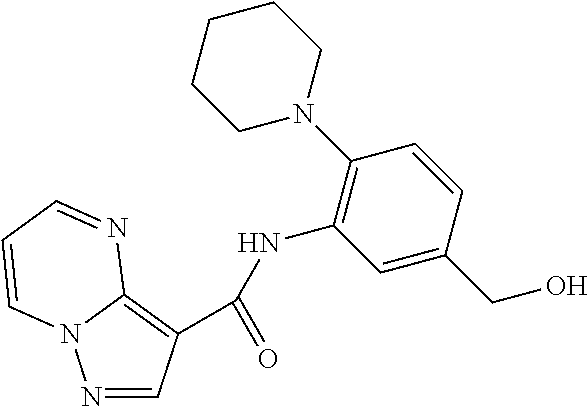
C1CCN(C2=C(NC(C3=C4N(N=C3)C=CC=N4)=O)C=C(CO)C=C2)CC1
